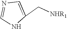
C1=NC=C(C[NHR1])N1
